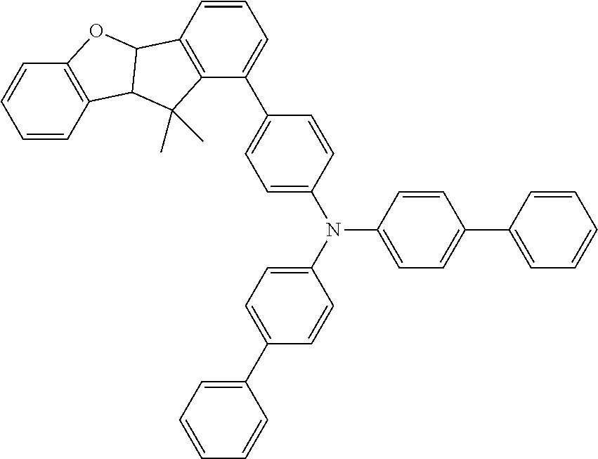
C1=CC2=C(C(C3=CC=C(N(C4=CC=C(C5=CC=CC=C5)C=C4)C4=CC=C(C5=CC=CC=C5)C=C4)C=C3)=C1)C(C)(C)C1C2OC2=C1C=CC=C2
